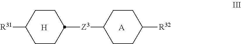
[H].C1([R31])CCC([Z3]C2CCC([R32])CC2)CC1.[A]
